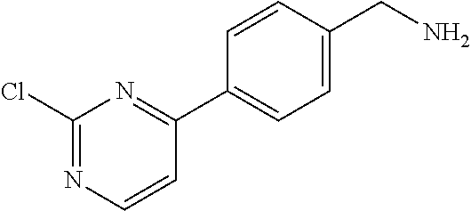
C1(Cl)=NC=CC(C2=CC=C(CN)C=C2)=N1
